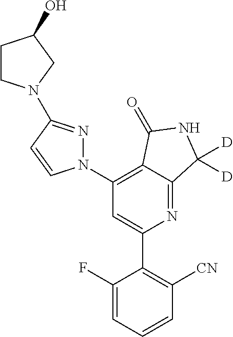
C1(C2=C([CN])C=CC=C2F)=CC(N2N=C(N3CCC(O)C3)C=C2)=C2C(=N1)C([D])([D])NC2=O
